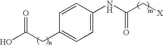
C1=CC(CC(O)=O)=CC=C1NC(C[X])=O
